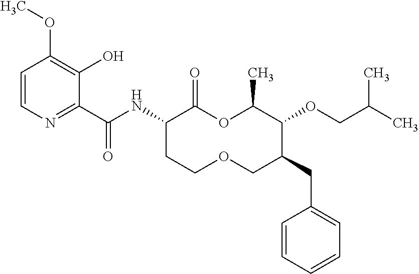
C1(C(NC2C(=O)OC(C)C(OCC(C)C)C(CC3=CC=CC=C3)COCC2)=O)=NC=CC(OC)=C1O
